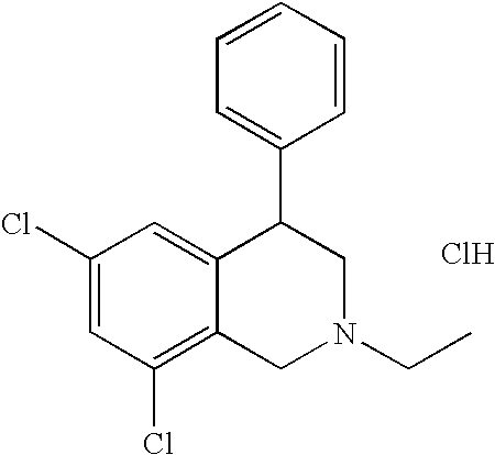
C1(Cl)=CC(Cl)=C2C(=C1)C(C1=CC=CC=C1)CN(CC)C2.Cl
